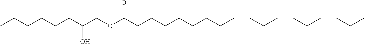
C(CCCCCCCC=CCC=CCC=CCC)(OCC(CCCCCC)O)=O
